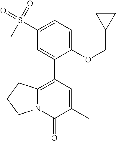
C1(OCC2CC2)=CC=C(S(=O)(=O)C)C=C1C1=C2N(C(=O)C(C)=C1)CCC2
